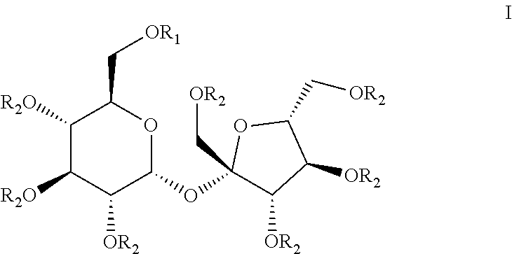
C1(C[OR2])C([OR2])C([OR2])C(C[OR2])(OC2C([OR2])C([R2O])C([R2O])C(C[OR1])O2)O1
